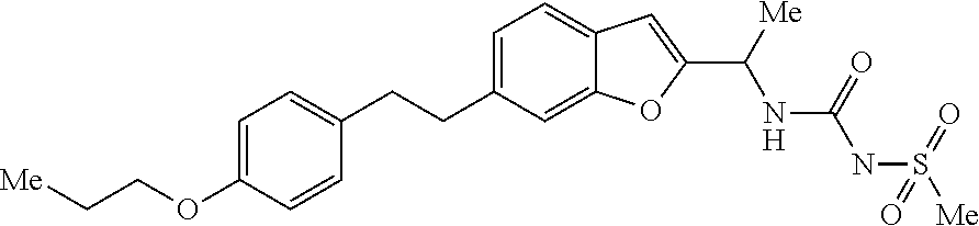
C1(CCC2=CC=C(OCC[Me])C=C2)=CC=C2C(=C1)OC(C([Me])NC(=O)NS([Me])(=O)=O)=C2
